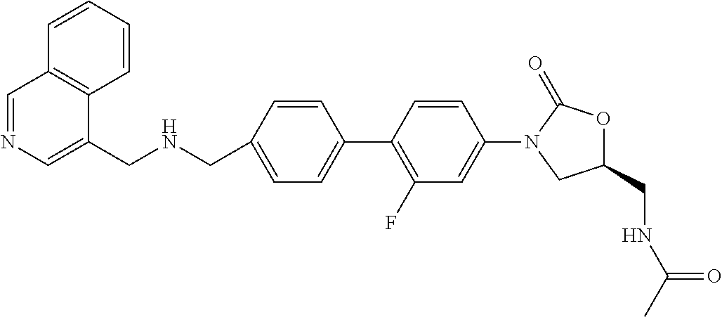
C1(CNCC2=CN=CC3=C2C=CC=C3)=CC=C(C2=C(F)C=C(N3C(=O)OC(CNC(C)=O)C3)C=C2)C=C1
